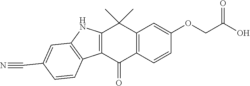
C12=C(C=CC(OCC(O)=O)=C1)C(=O)C1=C(C2(C)C)NC2=C1C=CC(C#N)=C2
